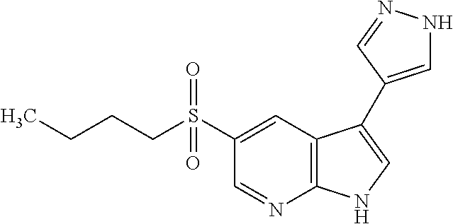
C1=NC2=C(C=C1S(CCCC)(=O)=O)C(C1=CNN=C1)=CN2
